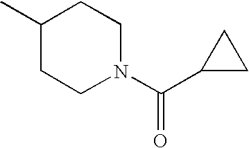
C1(C)CCN(C(C2CC2)=O)CC1
